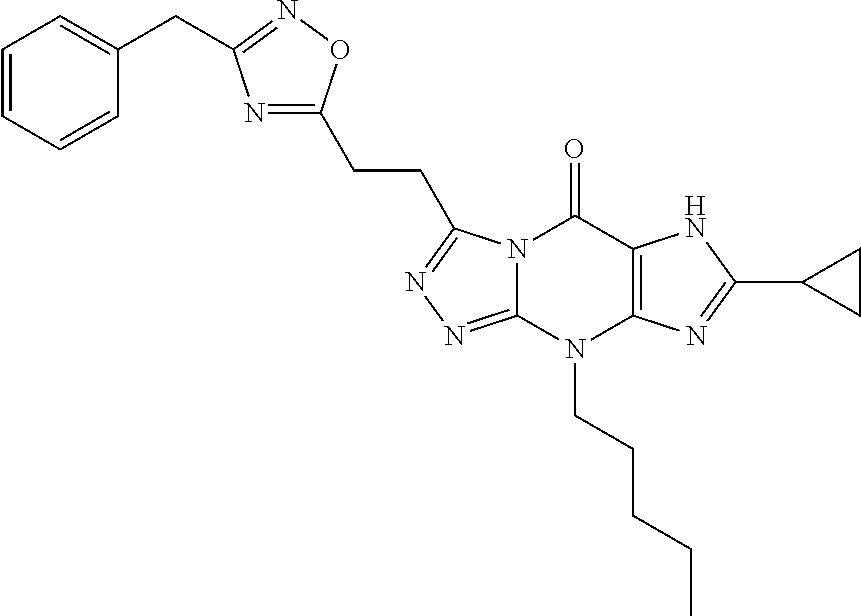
C1=CC=CC(CC2=NOC(CCC3=NN=C4N3C(=O)C3=C(N4CCCCC)N=C(C4CC4)N3)=N2)=C1
